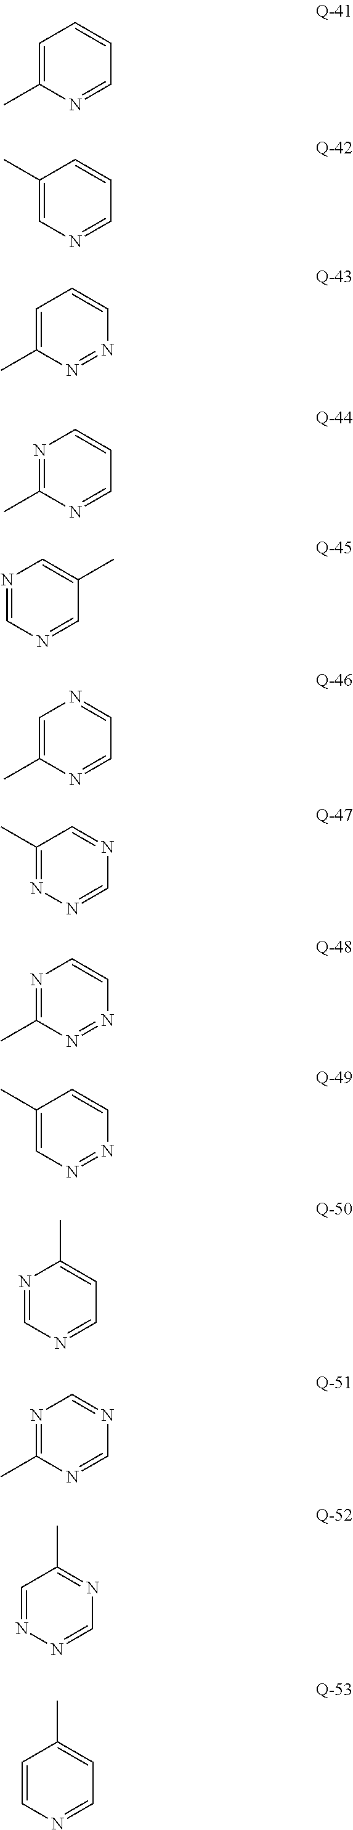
C1=C(C)N=CC=C1.C1(C)=CN=CC=C1.C1=C(C)N=NC=C1.N1=C(C)N=CC=C1.N1=CN=CC(C)=C1.C1=C(C)N=CC=N1.C1(C)=NN=CN=C1.N1=C(C)N=NC=C1.C1(C)=CN=NC=C1.N1=CN=CC=C1C.N1=C(C)N=CN=C1.C1=NN=CN=C1C.C1=CN=CC=C1C
